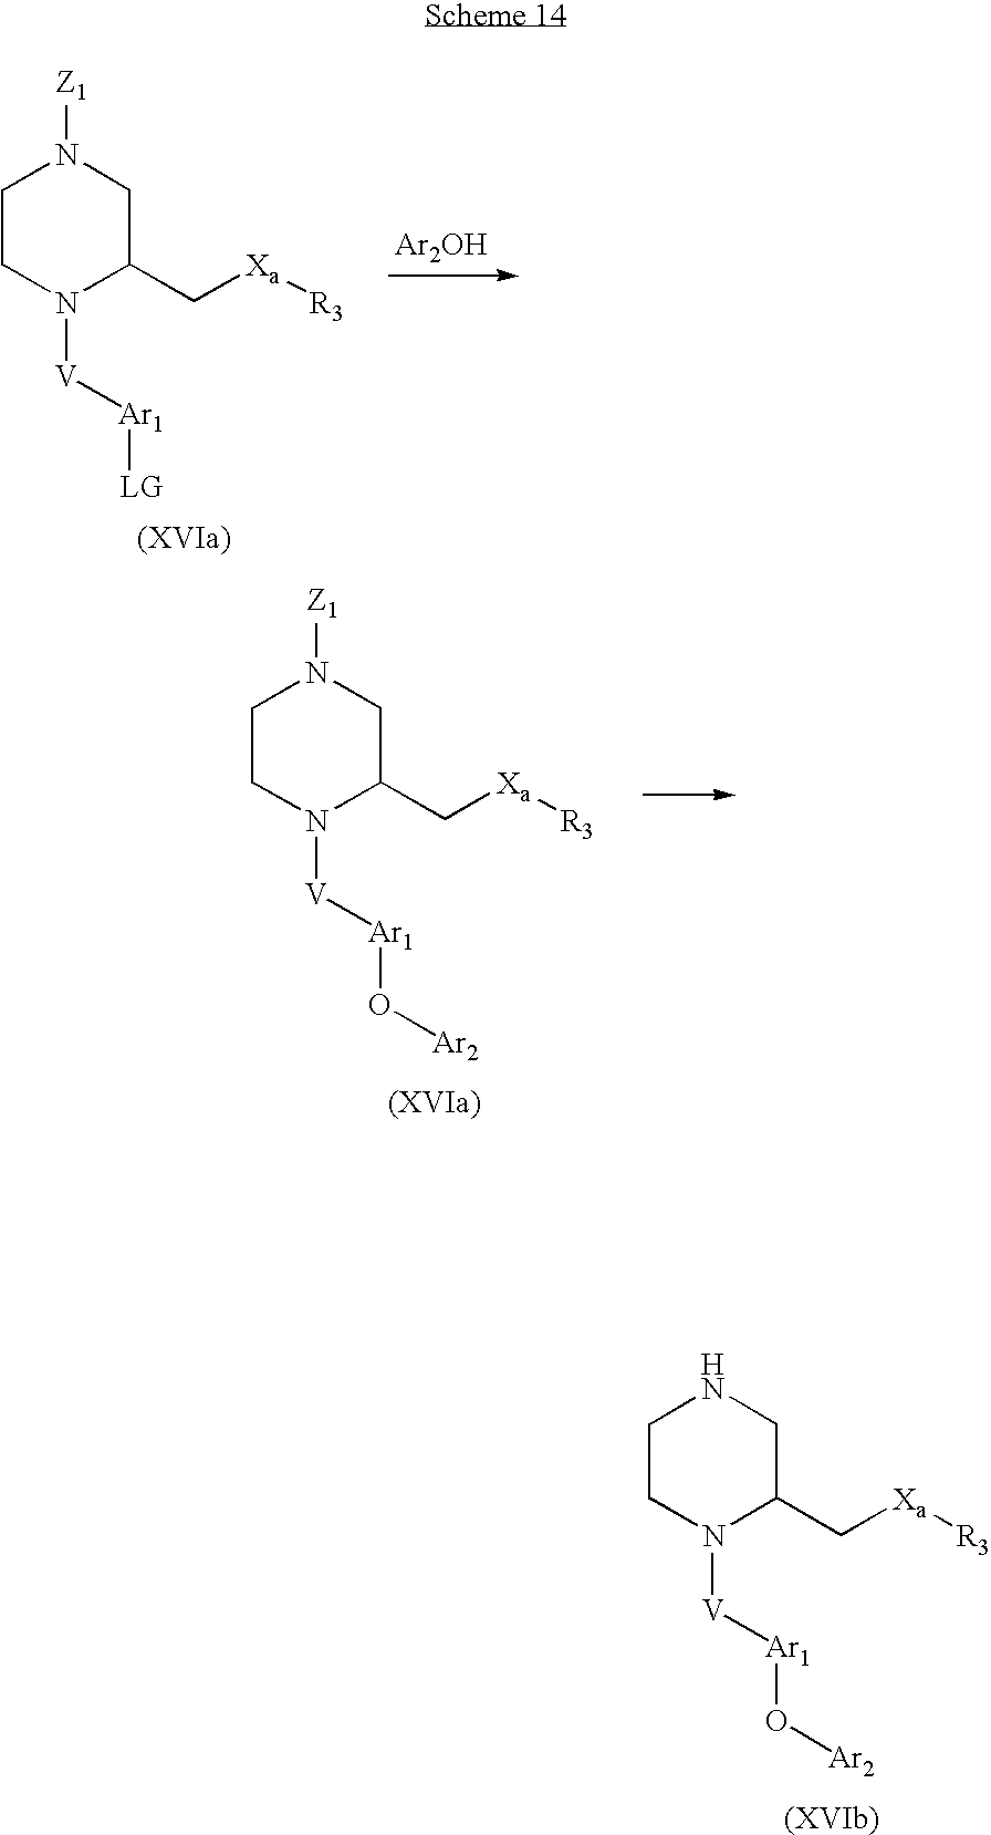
C1CN([V][Ar1]O[Ar2])C(C[Xa][R3])CN1.C1CN([V][Ar1]O[Ar2])C(C[Xa][R3])CN1[Z1].C1CN([V][Ar1][LG])C(C[Xa][R3])CN1[Z1].[Ar2OH]
